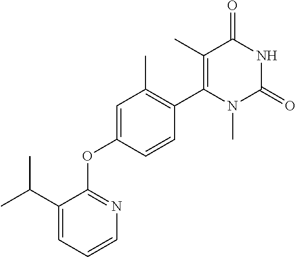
C1=C(OC2=NC=CC=C2C(C)C)C=CC(C2=C(C)C(=O)NC(=O)N2C)=C1C
